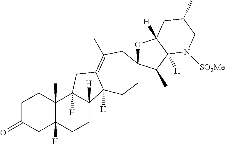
C1C(=O)CC2([H])C(C)(C1)C1([H])C([H])(CC2)C2([H])C(=C(C)CC3(CC2)OC2([H])C([H])(C3C)N([SO2Me])CC(C)C2)C1
